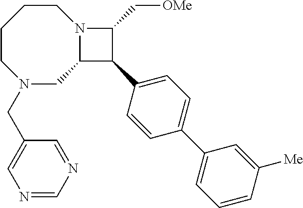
C1CCCN(CC2=CN=CN=C2)CC2N1C(C[OMe])C2C1=CC=C(C2=CC=CC([Me])=C2)C=C1
